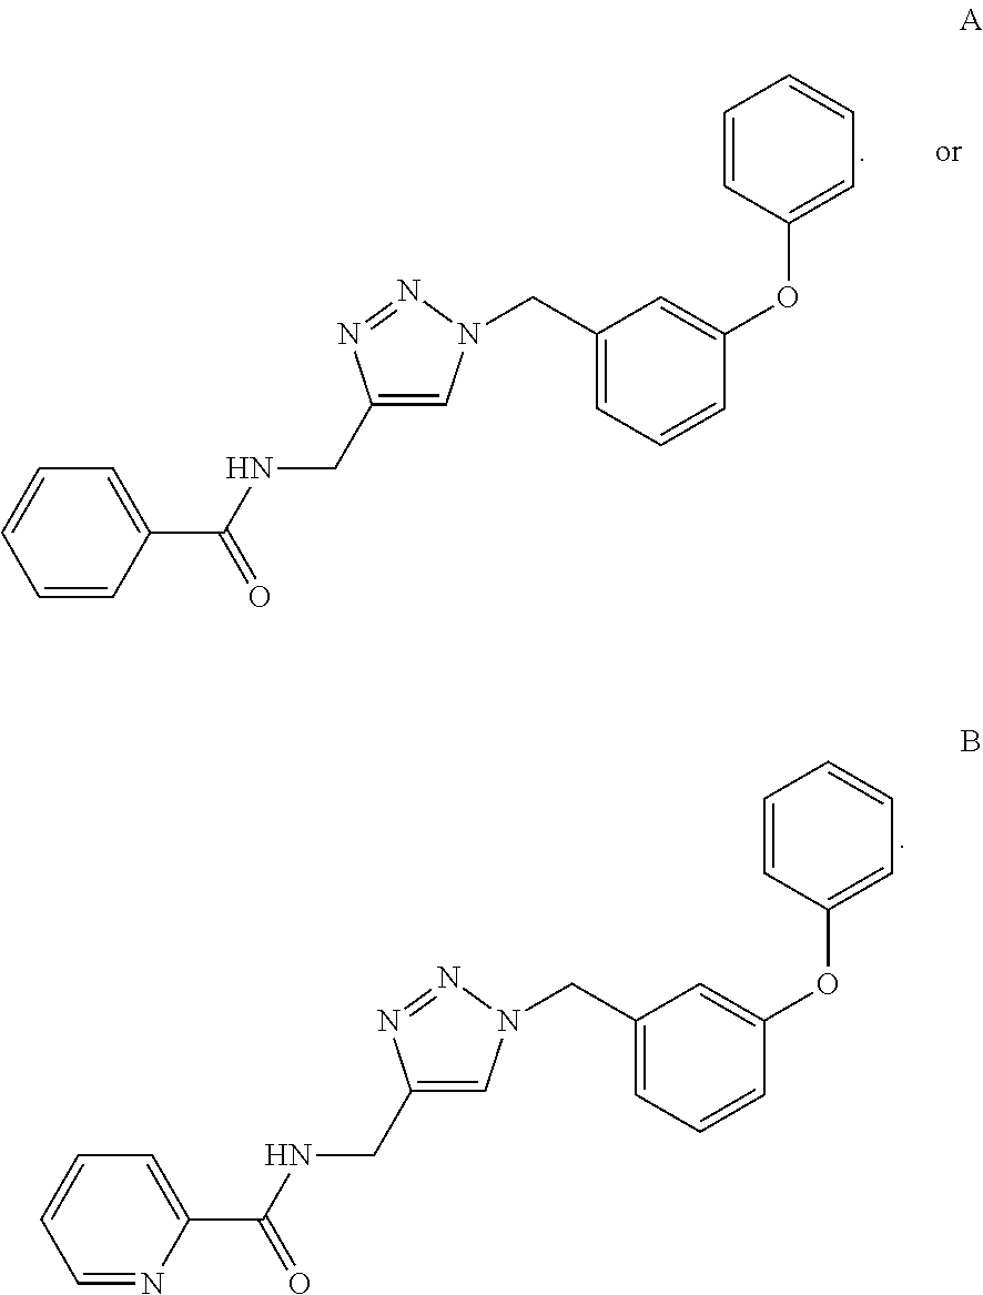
C1=CC=C(C(NCC2=CN(CC3=CC=CC(OC4=CC=CC=C4)=C3)N=N2)=O)C=C1.C1=CC=C(C(NCC2=CN(CC3=CC=CC(OC4=CC=CC=C4)=C3)N=N2)=O)N=C1
